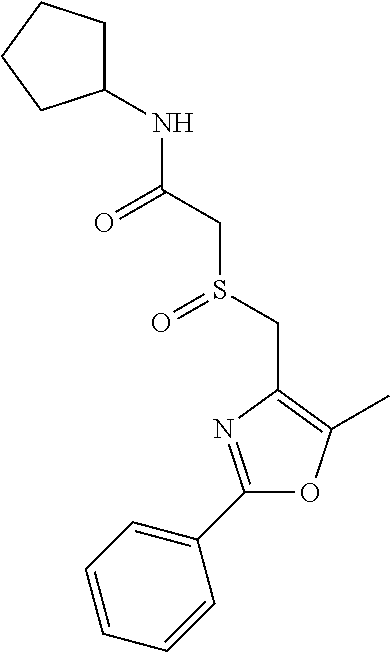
C1=CC=CC(C2=NC(CS(=O)CC(=O)NC3CCCC3)=C(C)O2)=C1
